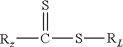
[Rz]C(=S)S[RL]
